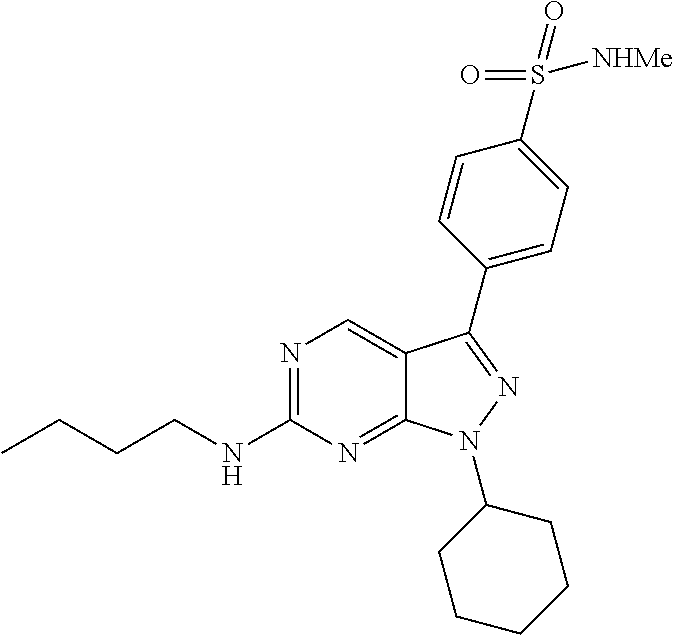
N1=C(NCCCC)N=C2C(=C1)C(C1=CC=C(S(=O)(=O)[NHMe])C=C1)=NN2C1CCCCC1
